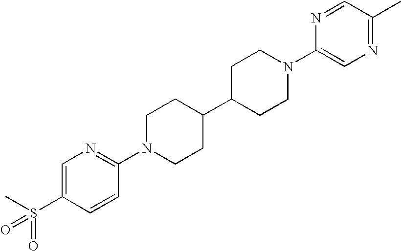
C1=C(S(C)(=O)=O)C=CC(N2CCC(C3CCN(C4=CN=C(C)C=N4)CC3)CC2)=N1
